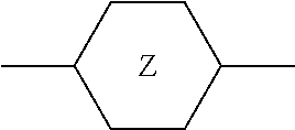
C1(C)CCC(C)CC1.[Z]
